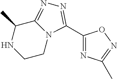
C1(C)C2=NN=C(C3=NC(C)=NO3)N2CCN1
